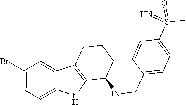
C1(Br)=CC=C2C(=C1)C1=C(N2)C(NCC2=CC=C(S(C)(=O)=N)C=C2)CCC1
